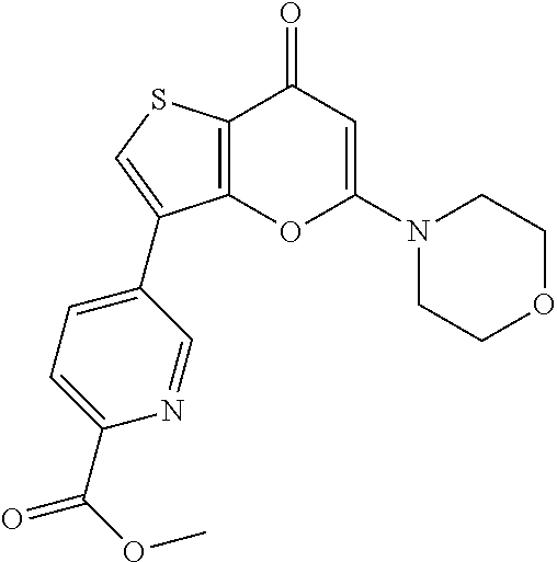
C12=C(C(=O)C=C(N3CCOCC3)O1)SC=C2C1=CC=C(C(OC)=O)N=C1
